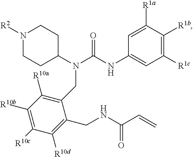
N1([R2])CCC(N(C(NC2=CC([R1c])=C([R1b])C([R1a])=C2)=O)CC2=C([R10a])C([R10b])=C([R10c])C([R10d])=C2CNC(C=C)=O)CC1
